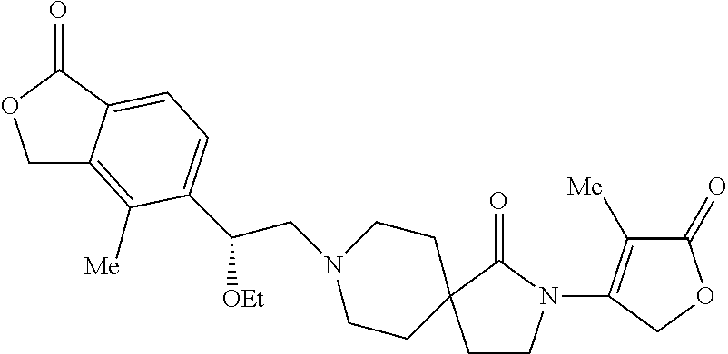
C1C2=C([Me])C(C(CN3CCC4(CC3)CCN(C3=C([Me])C(=O)OC3)C4=O)[OEt])=CC=C2C(=O)O1
